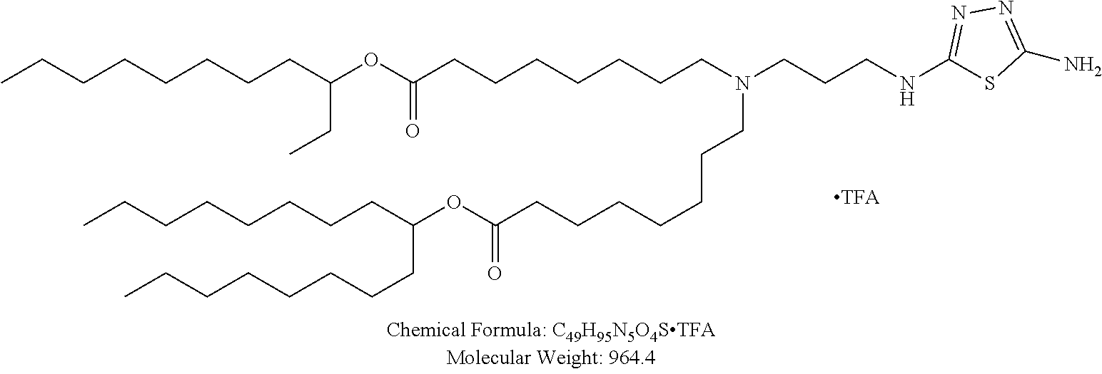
CCCCCCCCC(OC(CCCCCCCN(CCCNC1=NN=C(N)S1)CCCCCCCC(OC(CCCCCCCC)CCCCCCCC)=O)=O)CC
